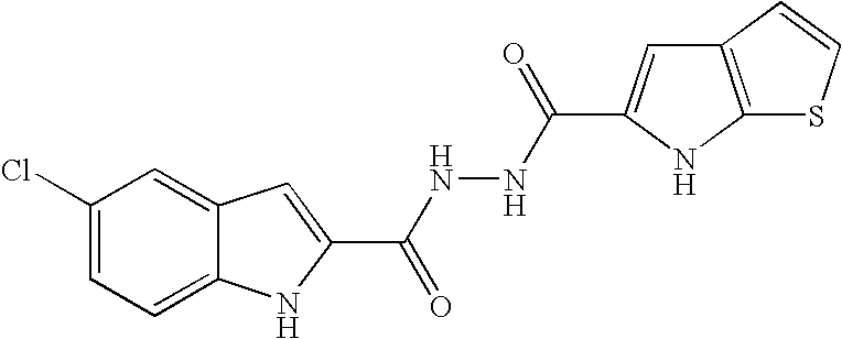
C12=CC=C(Cl)C=C1C=C(C(NNC(=O)C1=CC3=C(SC=C3)N1)=O)N2
